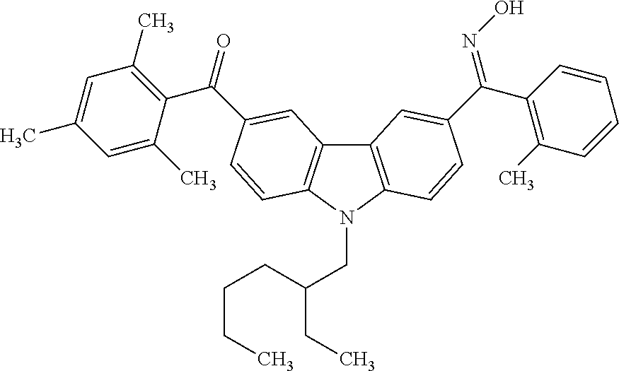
C12=C(N(CC(CCCC)CC)C3=C1C=C(C(C1=C(C)C=C(C)C=C1C)=O)C=C3)C=CC(C(=NO)C1=C(C)C=CC=C1)=C2
